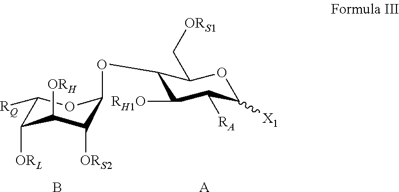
C1([RQ])C([ORL])C([ORH])C([ORS2])C(OC2C([RH1O])C([RA])C([X1])OC2C[ORS1])O1.B.[A]
